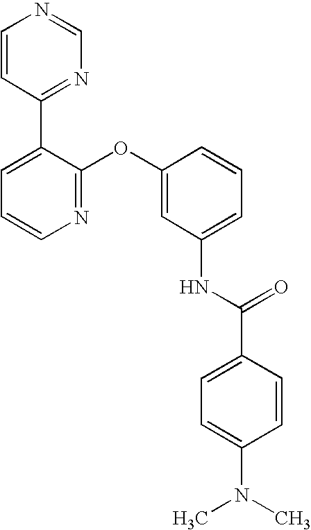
C1=CC(C2=CC=CN=C2OC2=CC(NC(C3=CC=C(N(C)C)C=C3)=O)=CC=C2)=NC=N1
